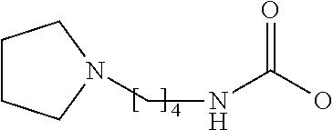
C1CCN(CNC(O)=O)C1
